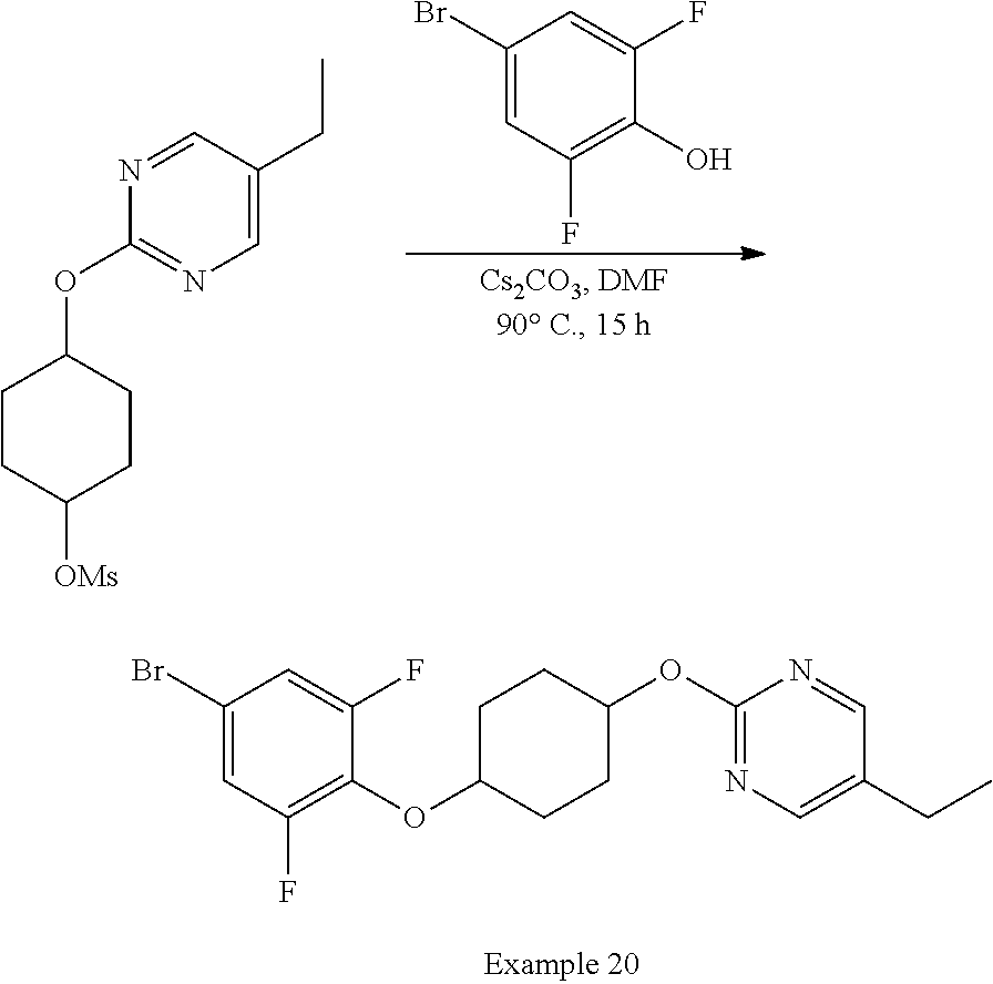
C1CC([OMs])CCC1OC1=NC=C(CC)C=N1.C1(Br)=CC(F)=C(O)C(F)=C1.C1(Br)=CC(F)=C(OC2CCC(OC3=NC=C(CC)C=N3)CC2)C(F)=C1
